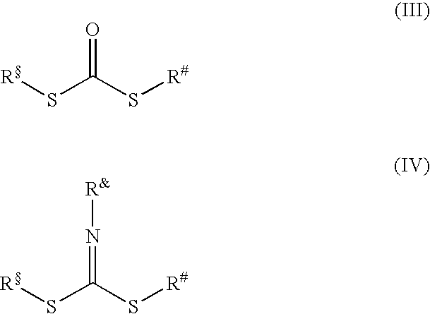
[R]SC(S[R#])=O.[R]SC(S[R#])=N[R&]
